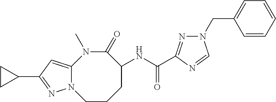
C12=CC(C3CC3)=NN1CCCC(NC(=O)C1=NN(CC3=CC=CC=C3)C=N1)C(=O)N2C
